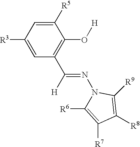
C1([R3])=CC(C(=NN2C([R6])=C([R7])C([R8])=C2[R9])[H])=C(O[H])C([R5])=C1
